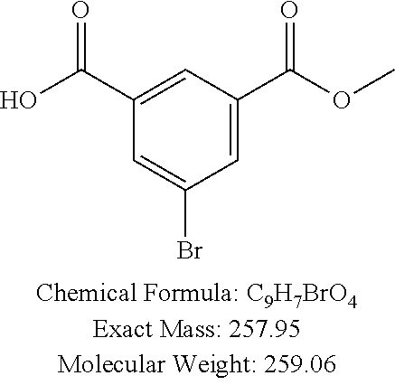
C(C1=CC(C(OC)=O)=CC(Br)=C1)(O)=O
